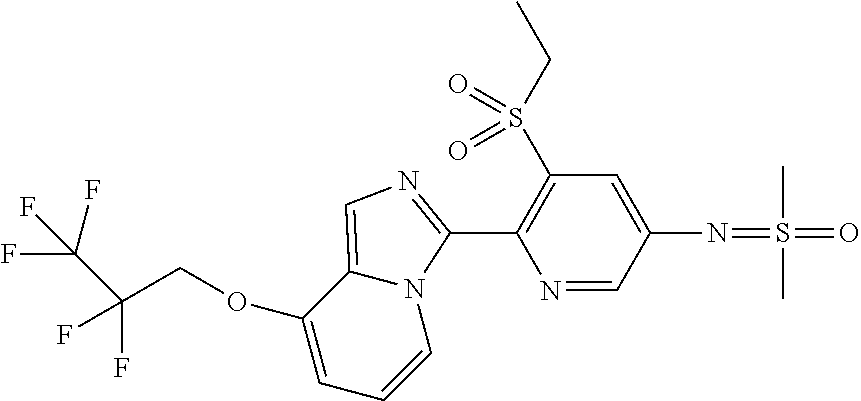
C(COC1=CC=CN2C1=CN=C2C1=C(S(CC)(=O)=O)C=C(N=S(C)(C)=O)C=N1)(F)(F)C(F)(F)F
